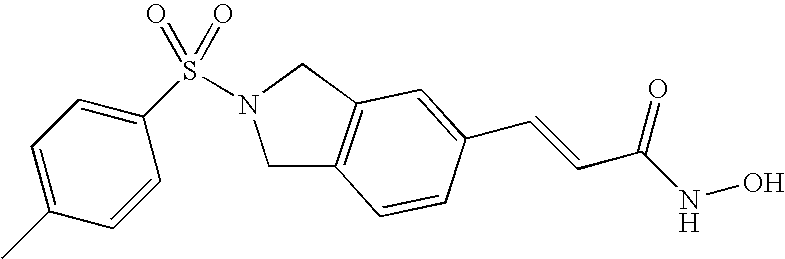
C1(S(=O)(=O)N2CC3=C(C2)C=C(C=CC(NO)=O)C=C3)=CC=C(C)C=C1
